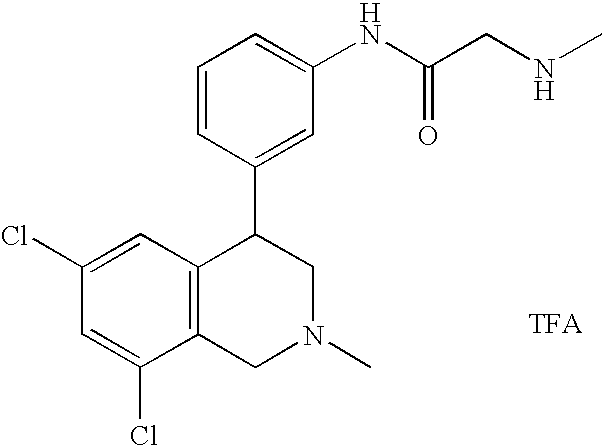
C1(Cl)=CC(Cl)=CC2=C1CN(C)CC2C1=CC(NC(CNC)=O)=CC=C1
